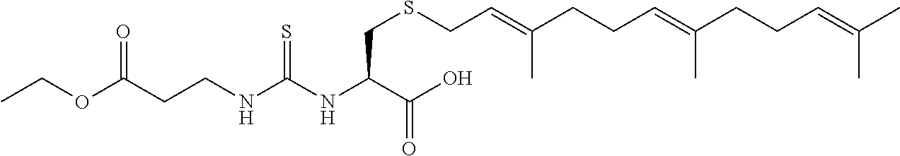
C(CCNC(NC(C(=O)O)CSCC=C(CCC=C(CCC=C(C)C)C)C)=S)(OCC)=O
